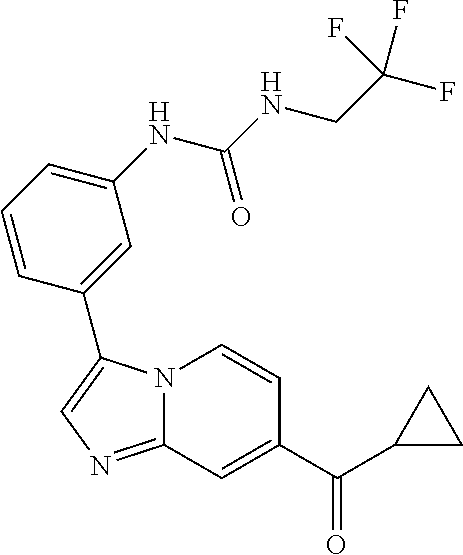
C12=NC=C(C3=CC(NC(=O)NCC(F)(F)F)=CC=C3)N1C=CC(C(C1CC1)=O)=C2
